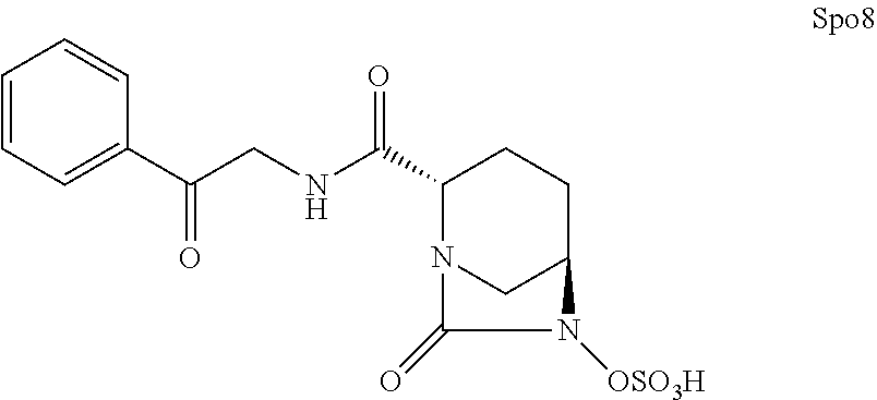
C(NC(C1N2CC(CC1)N([OSO3H])C2=O)=O)C(C1=CC=CC=C1)=O
